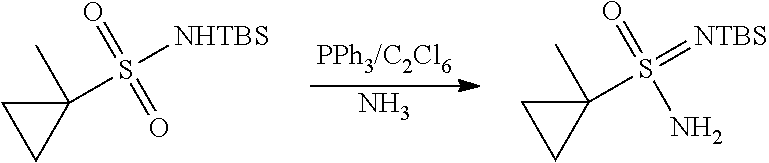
N.C1(S([NHTBS])(=O)=O)(C)CC1.C1(S(=[NTBS])(N)=O)(C)CC1
